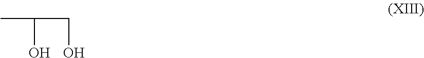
CC(O)CO
